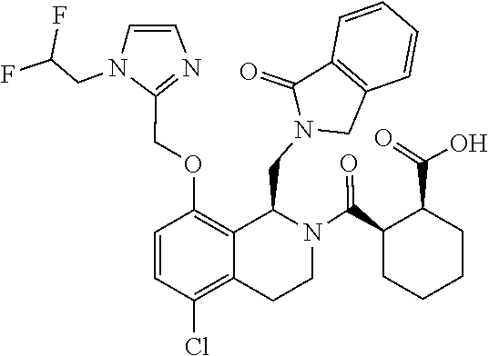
C1(COC2=C3C(CN4C(=O)C5=C(C=CC=C5)C4)N(C(C4CCCCC4C(=O)O)=O)CCC3=C(Cl)C=C2)=NC=CN1CC(F)F
